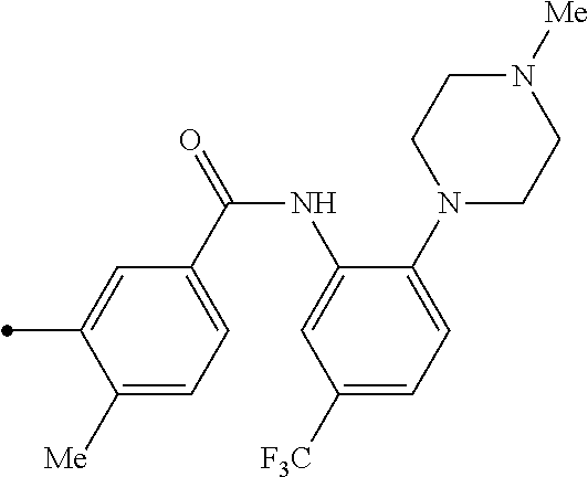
C1([Me])=CC=C(C(=O)NC2=CC([F3C])=CC=C2N2CCN([Me])CC2)C=C1C
